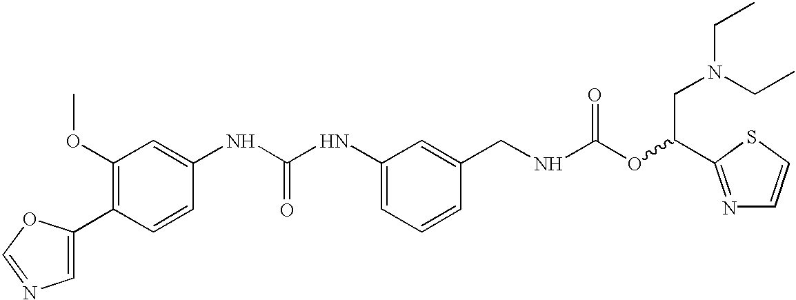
C1=C(C2=C(OC)C=C(NC(NC3=CC=CC(CNC(OC(CN(CC)CC)C4=NC=CS4)=O)=C3)=O)C=C2)OC=N1
